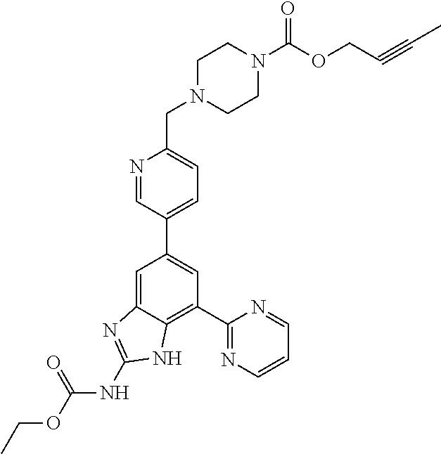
C1=C2C(=C(C3=NC=CC=N3)C=C1C1=CC=C(CN3CCN(C(OCC#CC)=O)CC3)N=C1)NC(NC(OCC)=O)=N2
